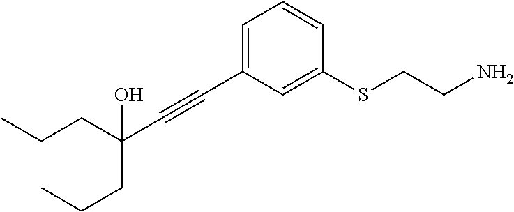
C(CC(C#CC1=CC=CC(SCCN)=C1)(CCC)O)C
